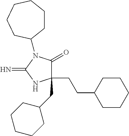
C1(CC2CCCCC2)(CCC2CCCCC2)C(=O)N(C2CCCCCC2)C(=N)N1
